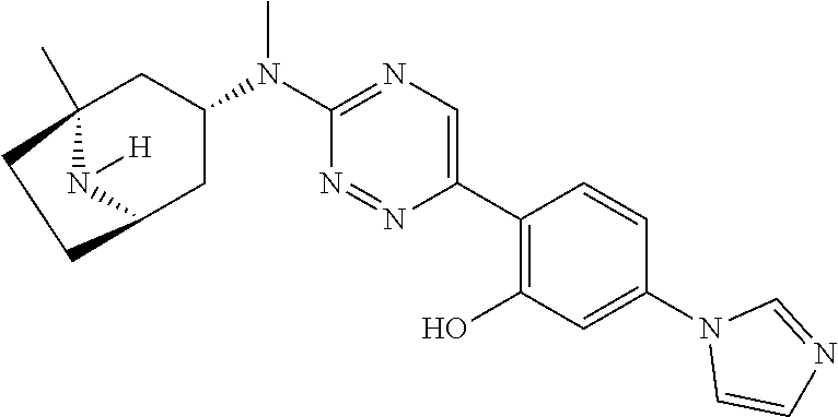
C12(C)CC(N(C3=NC=C(C4=C(O)C=C(N5C=CN=C5)C=C4)N=N3)C)CC(N1[H])CC2
